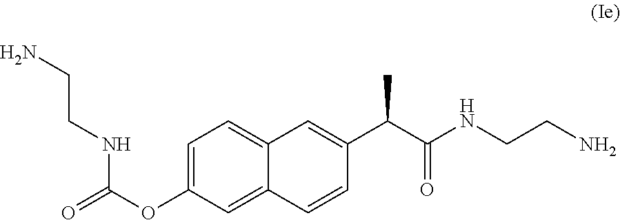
C1=C(OC(=O)NCCN)C=C2C(=C1)C=C(C(C(NCCN)=O)C)C=C2
